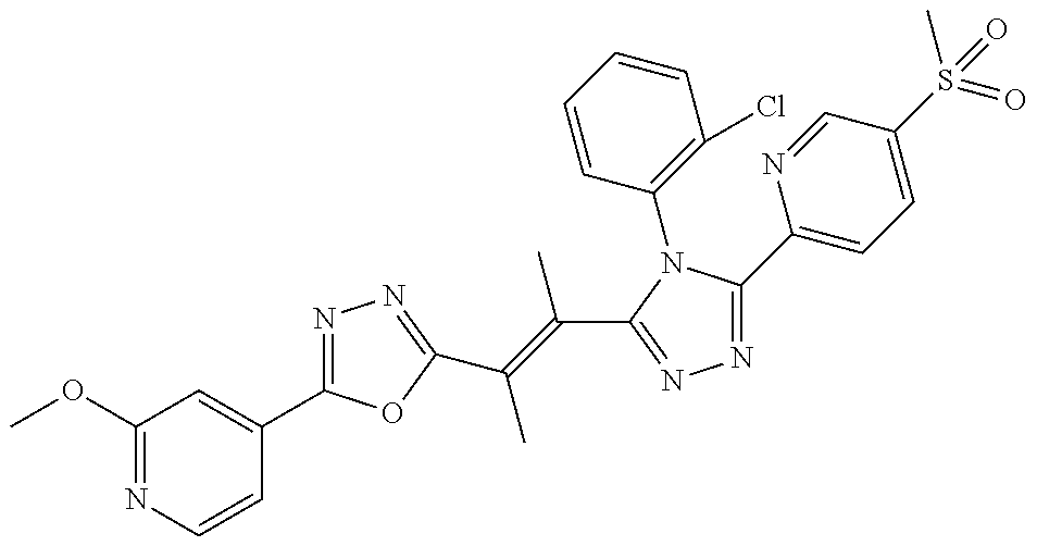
C1(OC)=NC=CC(C2=NN=C(C(=C(C3=NN=C(C4=CC=C(S(C)(=O)=O)C=N4)N3C3=C(Cl)C=CC=C3)C)C)O2)=C1
